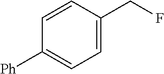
C1([Ph])=CC=C(CF)C=C1
